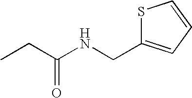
C1(CNC(CC)=O)=CC=CS1
